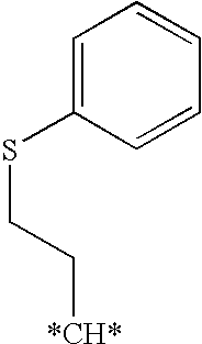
C1=C(SCC[*CH*])C=CC=C1
